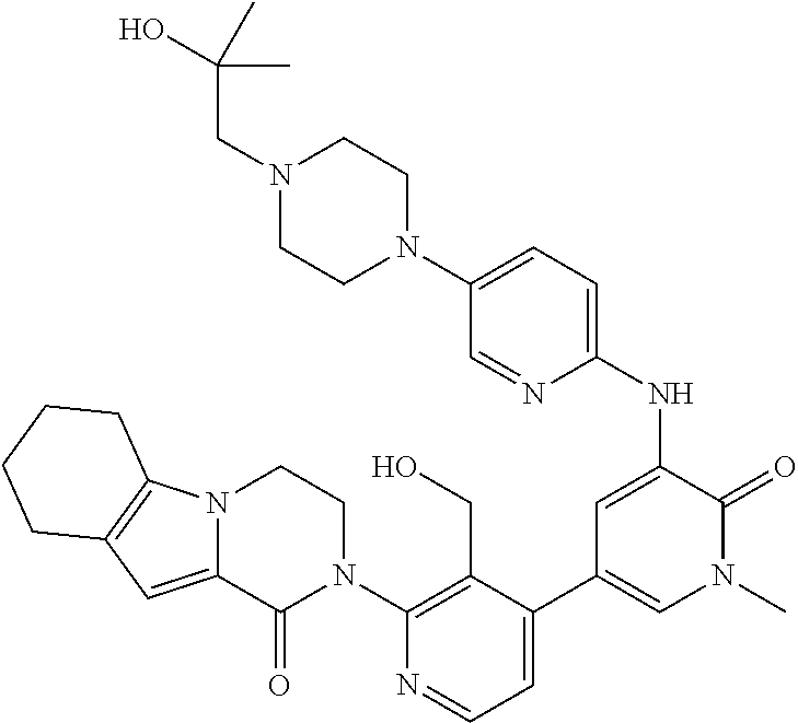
C1(N2CCN3C(=CC4=C3CCCC4)C2=O)=C(CO)C(C2=CN(C)C(=O)C(NC3=CC=C(N4CCN(CC(O)(C)C)CC4)C=N3)=C2)=CC=N1
